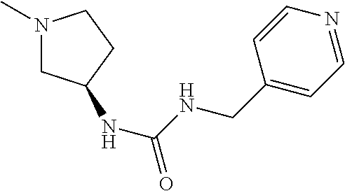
N1(C)CC(NC(NCC2=CC=NC=C2)=O)CC1
